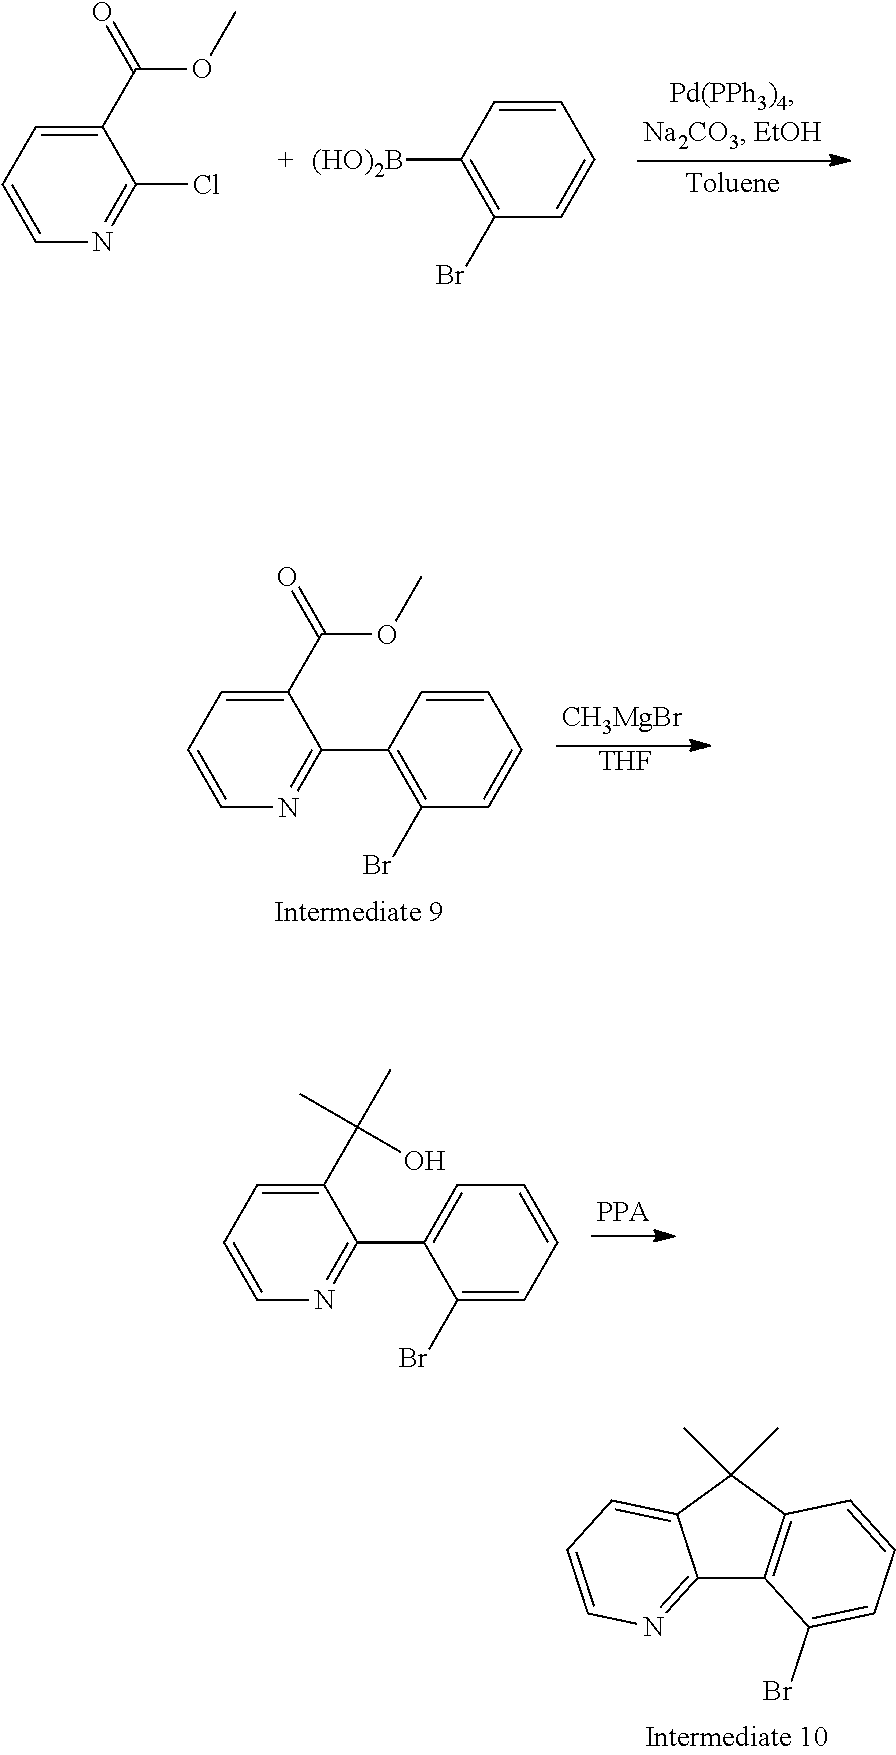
C1=CC=C(Br)C(C2=NC=CC=C2C(C)(C)O)=C1.C12=NC=CC=C1C(C)(C)C1=C2C(Br)=CC=C1.C1=CC([(HO)2B])=C(Br)C=C1.C1(C(OC)=O)=CC=CN=C1Cl.C1=CC(C2=NC=CC=C2C(OC)=O)=C(Br)C=C1.[THF].[CH3MgBr]
